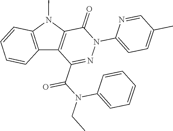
C1(=O)C2=C(C(C(N(CC)C3=CC=CC=C3)=O)=NN1C1=CC=C(C)C=N1)C1=C(N2C)C=CC=C1
